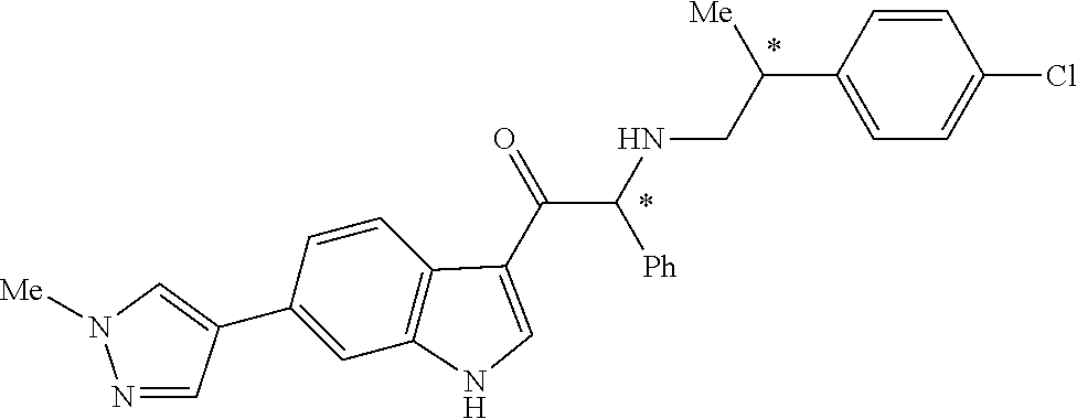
C1(C2=CN([Me])N=C2)=CC2=C(C=C1)C(C(=O)C(NCC(C1=CC=C(Cl)C=C1)[Me])[Ph])=CN2
